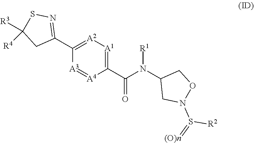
C1(C(N(C2CN(S(=[(O)n])[R2])OC2)[R1])=O)=[A1][A2]=C(C2=NSC([R3])([R4])C2)[A3]=[A4]1
